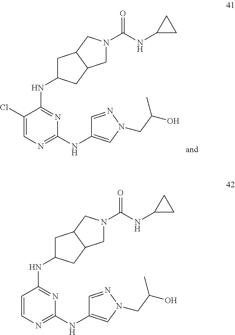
C1(Cl)=CN=C(NC2=CN(CC(O)C)N=C2)N=C1NC1CC2C(C1)CN(C(=O)NC1CC1)C2.C1=CN=C(NC2=CN(CC(O)C)N=C2)N=C1NC1CC2C(C1)CN(C(=O)NC1CC1)C2
